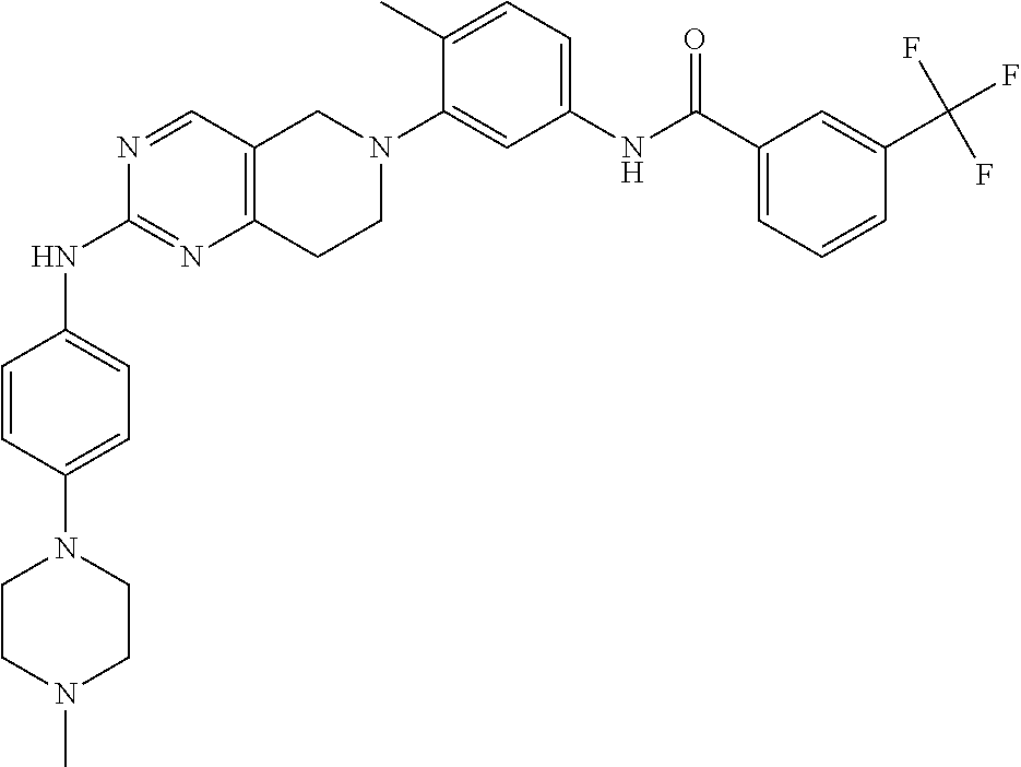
N1=CC2=C(N=C1NC1=CC=C(N3CCN(C)CC3)C=C1)CCN(C1=CC(NC(C3=CC=CC(C(F)(F)F)=C3)=O)=CC=C1C)C2
